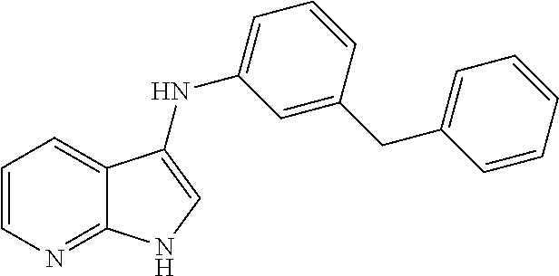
C1=CN=C2C(=C1)C(NC1=CC=CC(CC3=CC=CC=C3)=C1)=CN2
